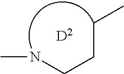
C(CCC)NC
